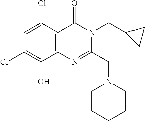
C1=C(Cl)C2=C(C(O)=C1Cl)N=C(CN1CCCCC1)N(CC1CC1)C2=O
